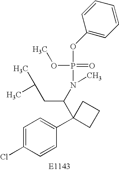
C1=C(Cl)C=CC(C2(C(N(C)P(=O)(OC)OC3=CC=CC=C3)CC(C)C)CCC2)=C1
